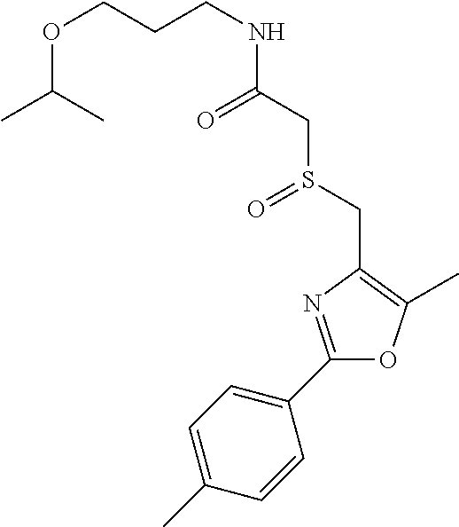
C(NC(CS(CC1=C(C)OC(C2=CC=C(C)C=C2)=N1)=O)=O)CCOC(C)C
